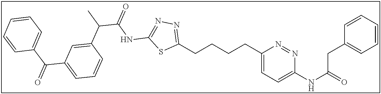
C1(CCCCC2=NN=C(NC(C(C3=CC(C(C4=CC=CC=C4)=O)=CC=C3)C)=O)S2)=CC=C(NC(=O)CC2=CC=CC=C2)N=N1
